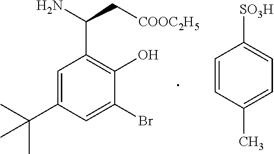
NC(C[COOC2H5])C1=C(O)C(Br)=CC(C(C)(C)C)=C1.C1=CC(C)=CC=C1[SO3H]
